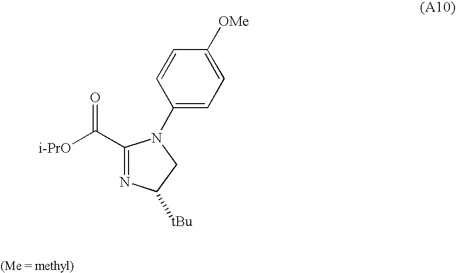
C1(C([i-PrO])=O)=NC([tBu])CN1C1=CC=C([OMe])C=C1
